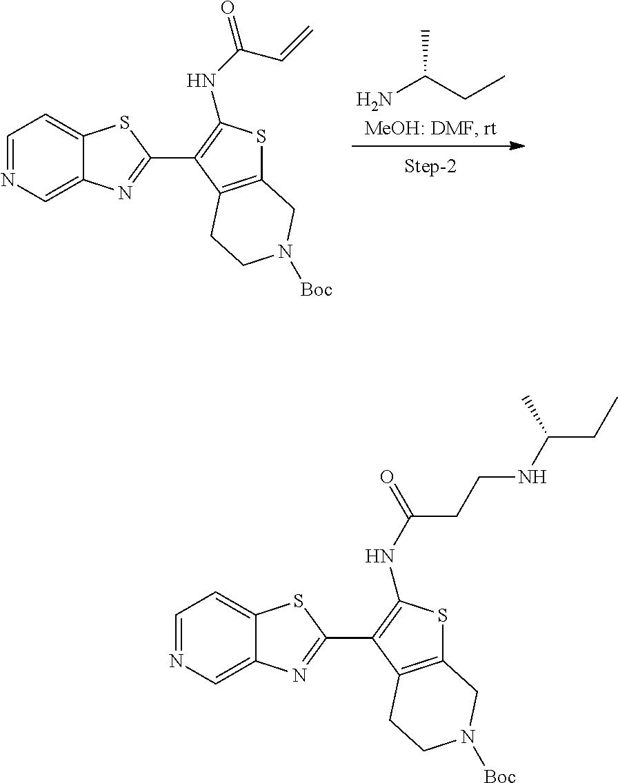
NC(CC)C.C1=NC=C2C(=C1)SC(C1=C(NC(=O)C=C)SC3=C1CCN([Boc])C3)=N2.C1=NC=C2C(=C1)SC(C1=C(NC(=O)CCNC(CC)C)SC3=C1CCN([Boc])C3)=N2
